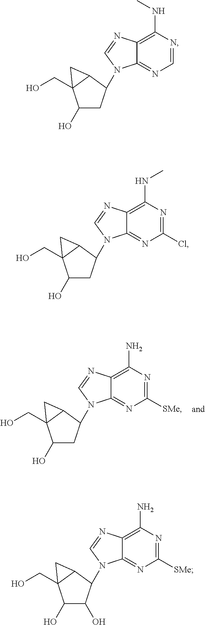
C1(O)CC(N2C3=NC([SMe])=NC(N)=C3N=C2)C2C1(CO)C2.C1(O)CC(N2C3=NC=NC(NC)=C3N=C2)C2C1(CO)C2.C1(O)CC(N2C3=NC(Cl)=NC(NC)=C3N=C2)C2C1(CO)C2.C1(O)C(O)C(N2C3=NC([SMe])=NC(N)=C3N=C2)C2C1(CO)C2
